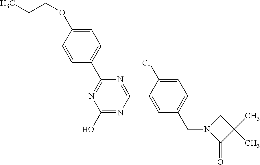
C1(C2=NC(O)=NC(C3=CC(CN4C(=O)C(C)(C)C4)=CC=C3Cl)=N2)=CC=C(OCCC)C=C1
